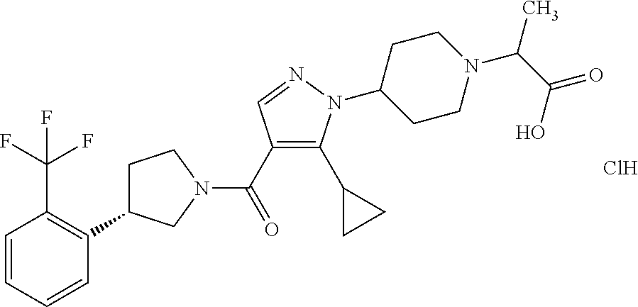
C1C(C2=C(C(F)(F)F)C=CC=C2)CN(C(=O)C2=C(C3CC3)N(C3CCN(C(C(O)=O)C)CC3)N=C2)C1.Cl
